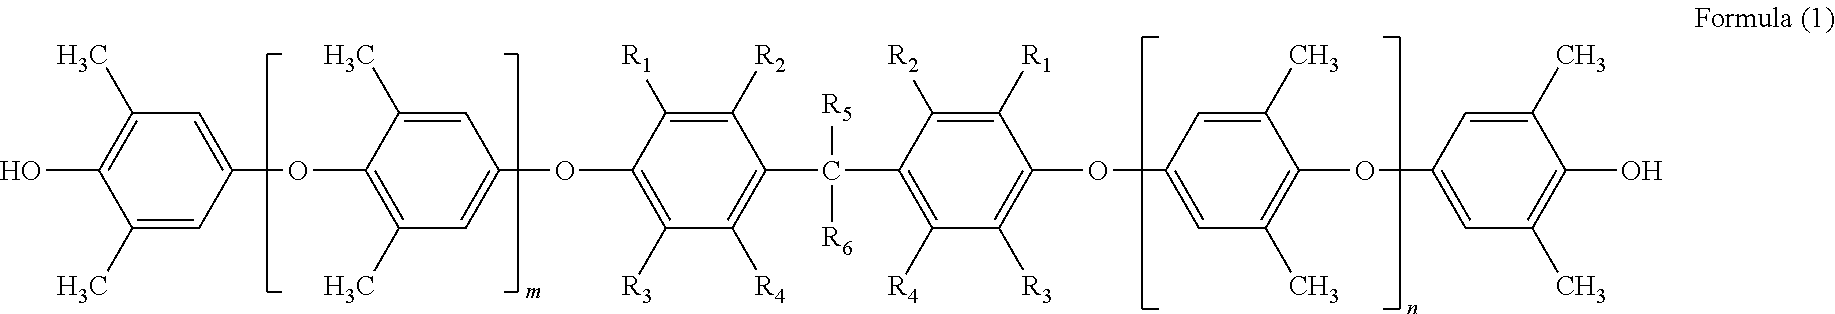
C1(C)=CC(OC2=C(C)C=C(OC3=C([R3])C([R4])=C(C(C4=C([R4])C([R3])=C(OC5=CC(C)=C(OC6=CC(C)=C(O)C(C)=C6)C(C)=C5)C([R1])=C4[R2])([R5])[R6])C([R2])=C3[R1])C=C2C)=CC(C)=C1O
